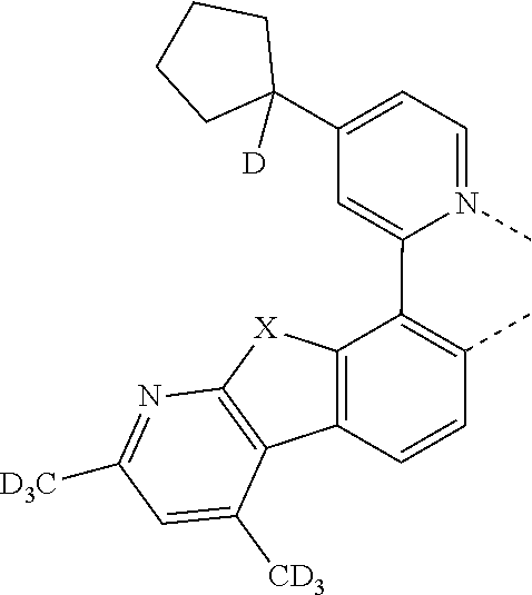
C1=N(C)C(C2=C(C)C=CC3=C2[X]C2=C3C([CD3])=CC([D3C])=N2)=CC(C2([D])CCCC2)=C1
